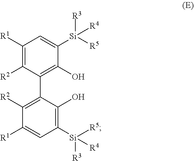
[R2]C1=C([R1])C=C([Si]([R3])([R5])[R4])C(O)=C1C1=C([R2])C([R1])=CC([Si]([R3])([R5])[R4])=C1O
